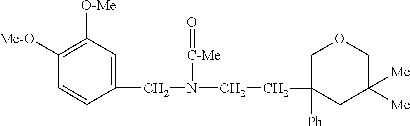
C1([Me-O])=C([O-Me])C=C(CN([C-Me]=O)CCC2([Ph])CC([Me])([Me])COC2)C=C1
